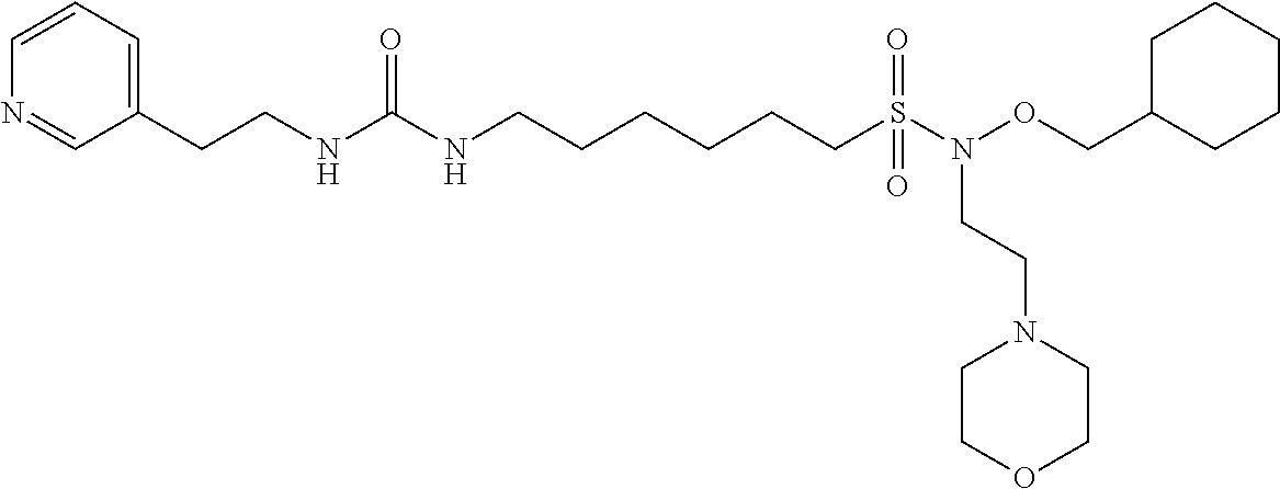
C1=CN=CC(CCNC(NCCCCCCS(=O)(=O)N(OCC2CCCCC2)CCN2CCOCC2)=O)=C1
